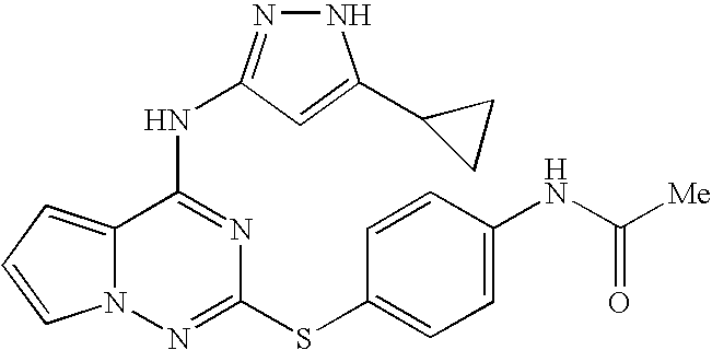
C12=CC=CN1N=C(SC1=CC=C(NC(=O)[Me])C=C1)N=C2NC1=NNC(C2CC2)=C1
